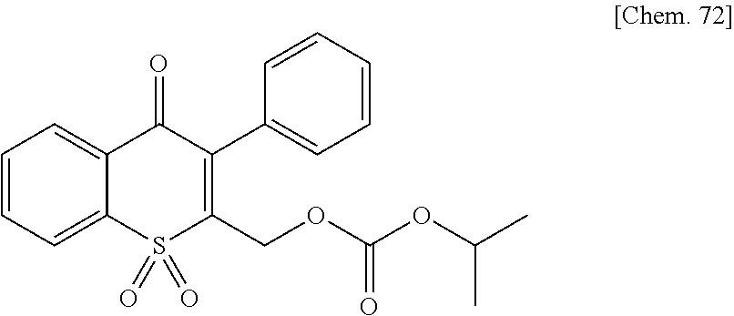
C1=CC=C2C(=C1)C(=O)C(C1=CC=CC=C1)=C(COC(OC(C)C)=O)S2(=O)=O
